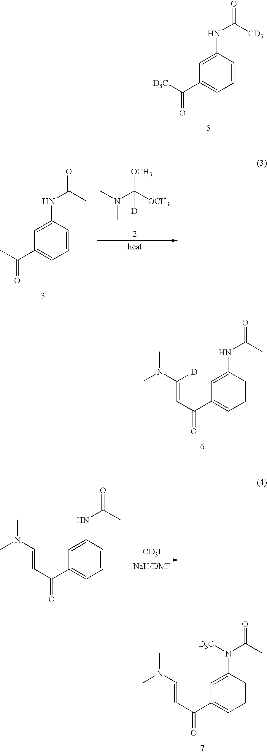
C1=CC(NC(=O)[CD3])=CC(C([D3C])=O)=C1.C1=CC(NC(=O)C)=CC(C(C)=O)=C1.CN(C([OCH3])([D])[OCH3])C.C1=CC(NC(=O)C)=CC(C(C=C(N(C)C)[D])=O)=C1.C1=CC(NC(=O)C)=CC(C(C=CN(C)C)=O)=C1.[CD3I].C1=CC(N(C(=O)C)[D3C])=CC(C(C=CN(C)C)=O)=C1
